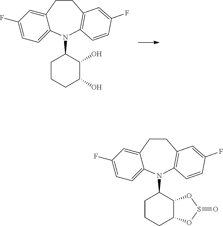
C12=CC(F)=CC=C1N(C1CCCC(O)C1O)C1=C(CC2)C=C(F)C=C1.C12=CC(F)=CC=C1N(C1CCCC3C1OS(=O)O3)C1=C(CC2)C=C(F)C=C1
